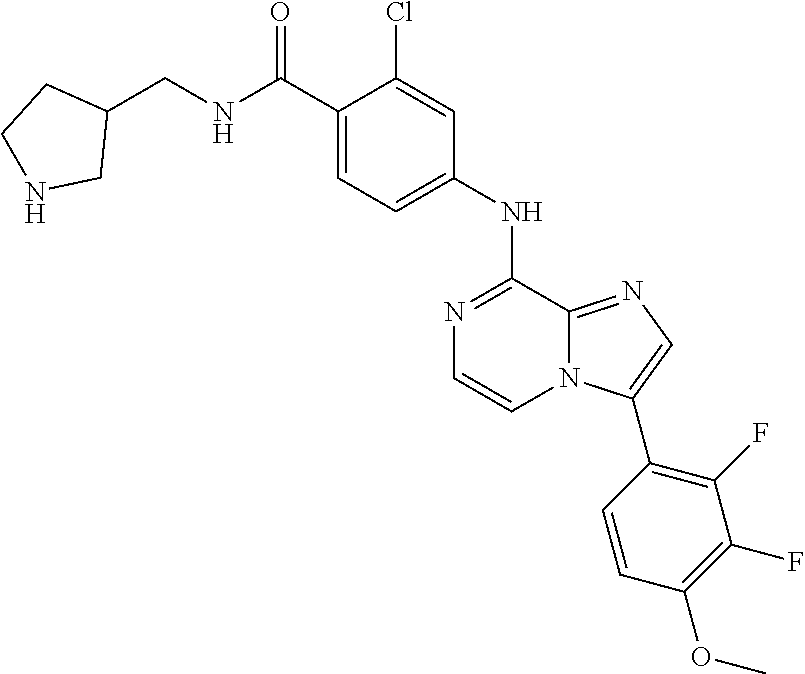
C1(NC2=NC=CN3C2=NC=C3C2=C(F)C(F)=C(OC)C=C2)=CC=C(C(NCC2CCNC2)=O)C(Cl)=C1
